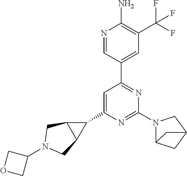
N1=CC(C2=NC(N3C4CC(C3)C4)=NC(C3C4C3CN(C3COC3)C4)=C2)=CC(C(F)(F)F)=C1N
